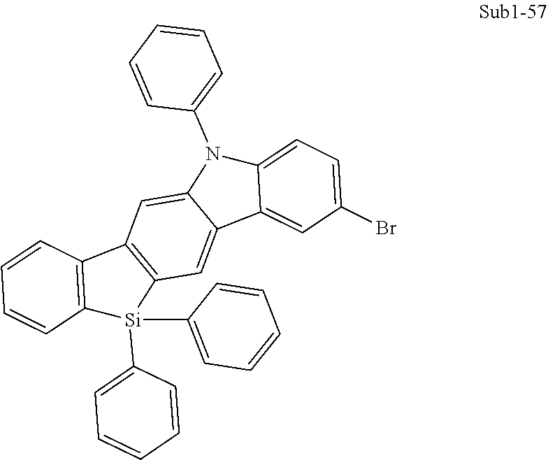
C12=C(C3=C(C=C4C(=C3)N(C3=CC=CC=C3)C3=CC=C(Br)C=C43)[Si]1(C1=CC=CC=C1)C1=CC=CC=C1)C=CC=C2
